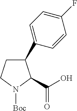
C1(C2=CC=C(F)C=C2)CCN([Boc])C1C(O)=O
